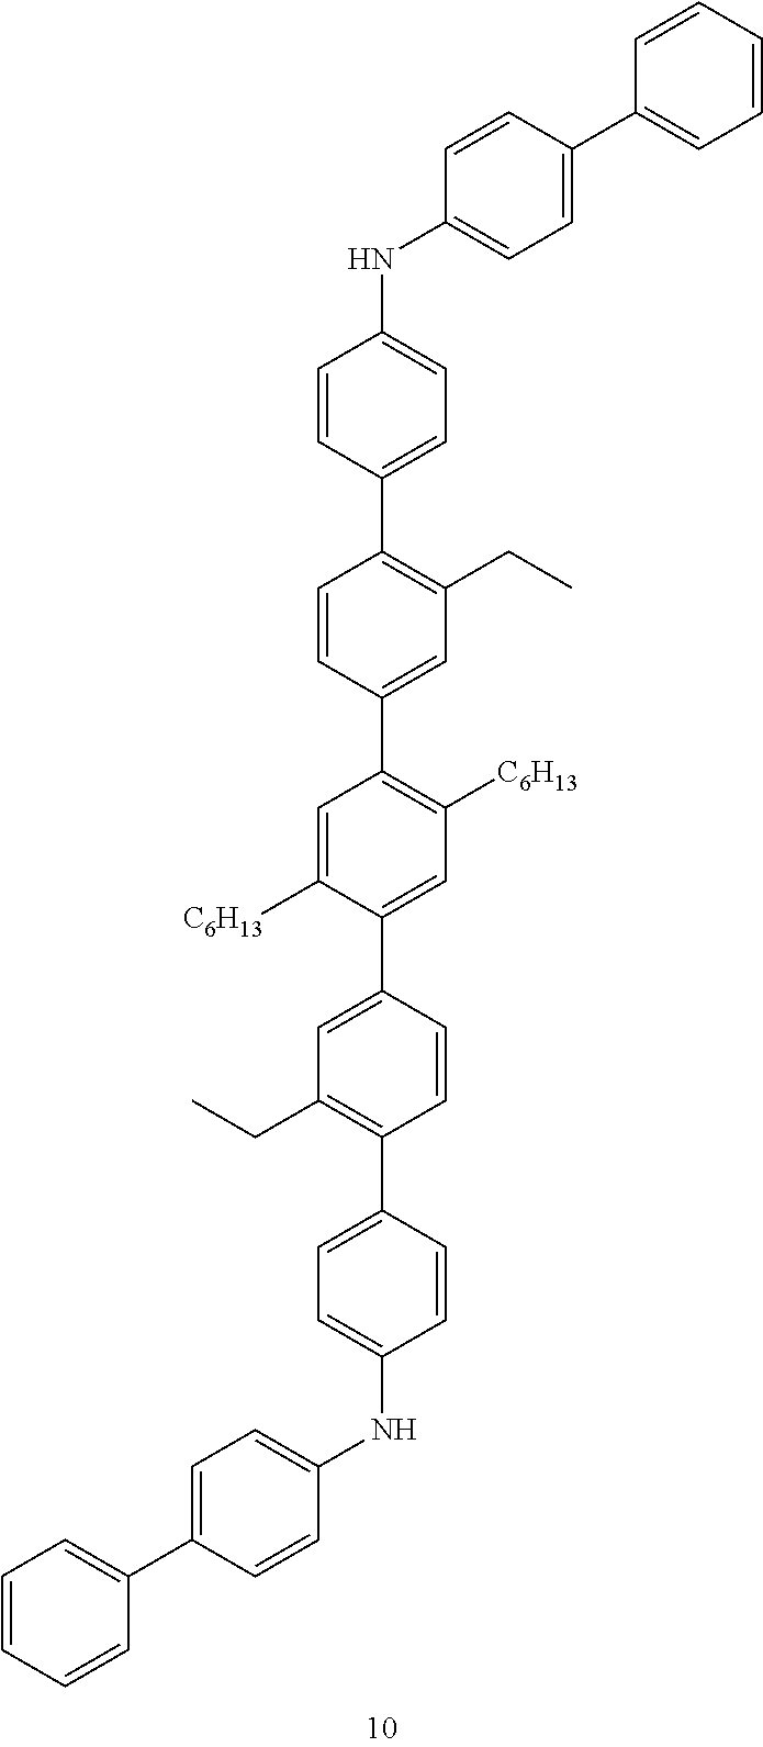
C1=CC(C2=C(CC)C=C(C3=C([C6H13])C=C(C4=CC(CC)=C(C5=CC=C(NC6=CC=C(C7=CC=CC=C7)C=C6)C=C5)C=C4)C([C6H13])=C3)C=C2)=CC=C1NC1=CC=C(C2=CC=CC=C2)C=C1
